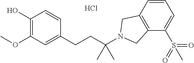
C1(O)=C(OC)C=C(CCC(N2CC3=C(C2)C=CC=C3S(=O)(=O)C)(C)C)C=C1.Cl
